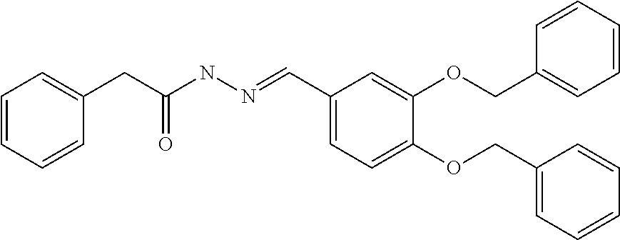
C1=CC=C(CC(NN=CC2=CC=C(OCC3=CC=CC=C3)C(OCC3=CC=CC=C3)=C2)=O)C=C1
